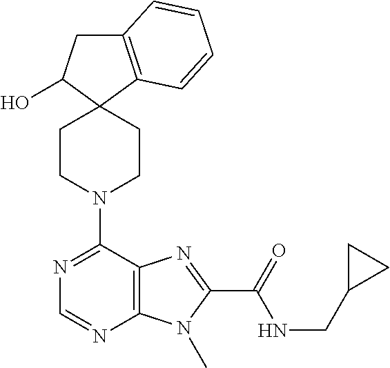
C12=C(C=CC=C1)C1(C(O)C2)CCN(C2=NC=NC3=C2N=C(C(=O)NCC2CC2)N3C)CC1
